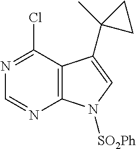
C1=NC2=C(C(Cl)=N1)C(C1(C)CC1)=CN2[SO2Ph]
